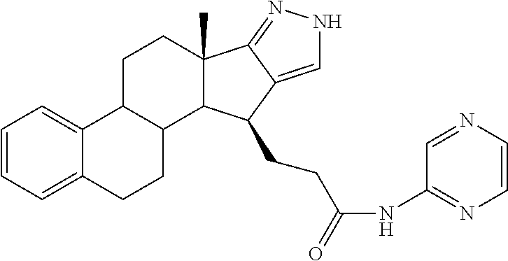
C1=CC=C2C(=C1)C1C(CC2)C2C(C)(CC1)C1=NNC=C1C2CCC(NC1=NC=CN=C1)=O
